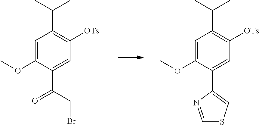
C1=C(OC)C(C2=CSC=N2)=CC([OTs])=C1C(C)C.C1=C(OC)C(C(=O)CBr)=CC([OTs])=C1C(C)C
